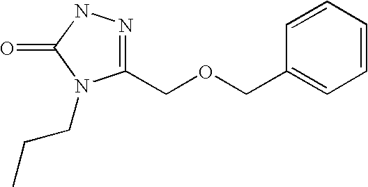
C1=CC(COCC2=NNC(=O)N2CCC)=CC=C1
